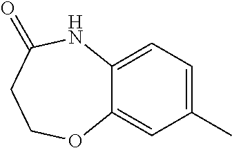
C12=CC(C)=CC=C1NC(=O)CCO2
